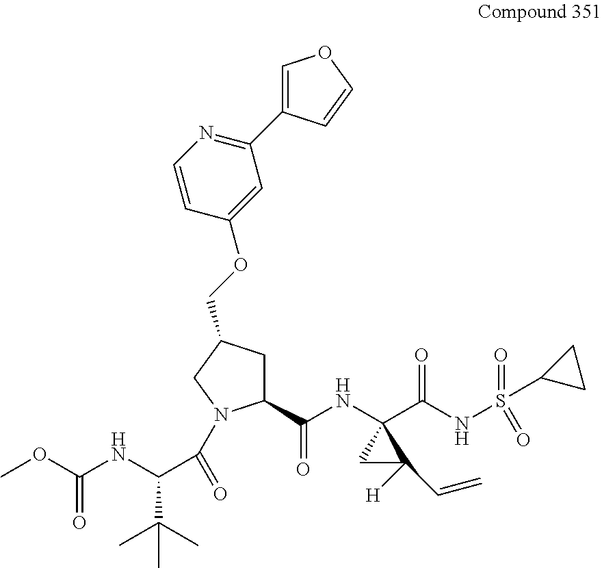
COC(NC(C(C)(C)C)C(=O)N1C(C(NC2(C(NS(=O)(C3CC3)=O)=O)CC2([H])C=C)=O)CC(COC2=CC(C3=COC=C3)=NC=C2)C1)=O
